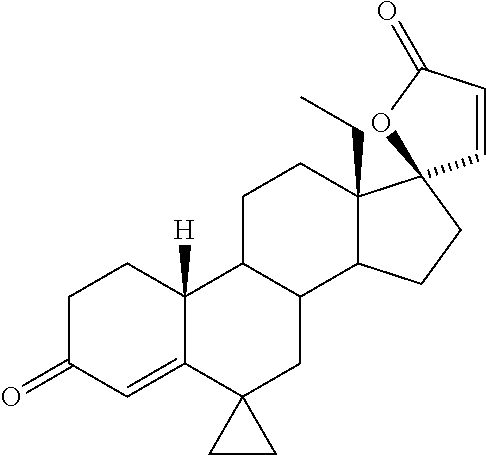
C1C(=O)C=C2C([H])(C1)C1C(CC23CC3)C2C(CC)(CC1)C1(CC2)C=CC(=O)O1
